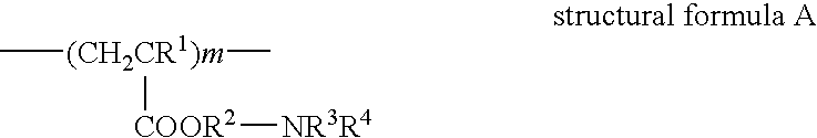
[COOR2]([NR3R4])[(CH2CR1)m](C)C
